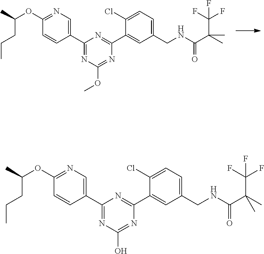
C1(OC(C)CCC)=NC=C(C2=NC(OC)=NC(C3=CC(CNC(=O)C(C(F)(F)F)(C)C)=CC=C3Cl)=N2)C=C1.C1(OC(C)CCC)=NC=C(C2=NC(O)=NC(C3=CC(CNC(=O)C(C(F)(F)F)(C)C)=CC=C3Cl)=N2)C=C1
